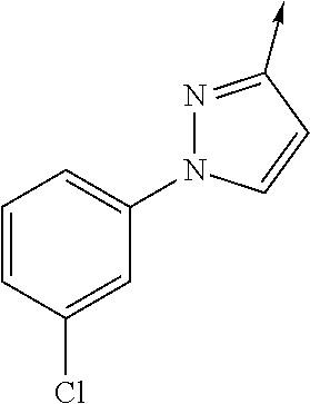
N1(C2=CC=CC(Cl)=C2)N=C(->C)C=C1
